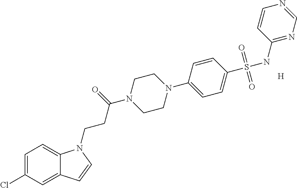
C1=C(Cl)C=C2C(=C1)N(CCC(=O)N1CCN(C3=CC=C(S(NC4=NC=NC=C4)(=O)=O)C=C3)CC1)C=C2.[H]
